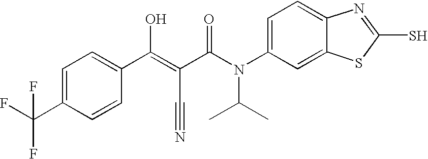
C12=CC(N(C(C(=C(C3=CC=C(C(F)(F)F)C=C3)O)C#N)=O)C(C)C)=CC=C1N=C(S)S2
